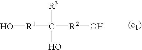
[R3]C(O)([R1]O)[R2]O
